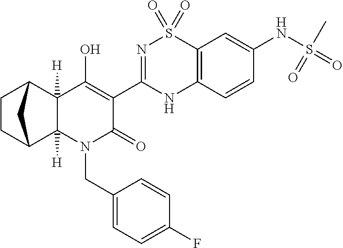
C12=C(C=CC(NS(=O)(C)=O)=C1)NC(C1=C(O)C3([H])C4CCC(C3([H])N(CC3=CC=C(F)C=C3)C1=O)C4)=NS2(=O)=O
